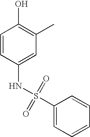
C1=CC(NS(C2=CC=CC=C2)(=O)=O)=CC(C)=C1O
